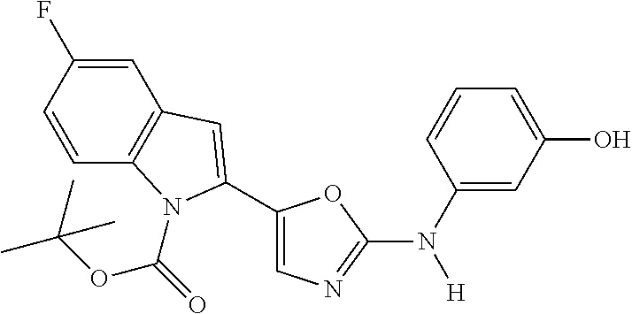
C1=C(F)C=CC2=C1C=C(C1=CN=C(N([H])C3=CC(O)=CC=C3)O1)N2C(=O)OC(C)(C)C
